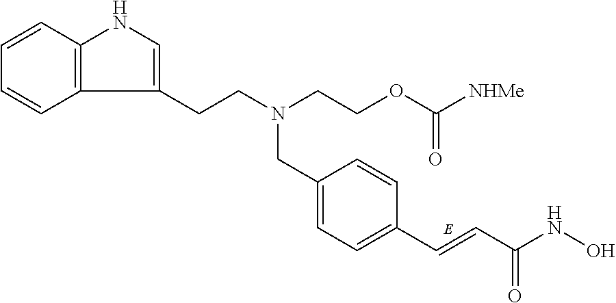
C1=CC2=C(C=C1)C(CCN(CC1=CC=C(C=CC(NO)=O)C=C1)CCOC([NHMe])=O)=CN2
